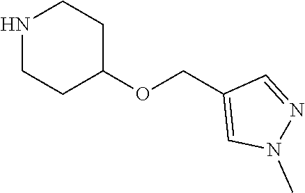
N1CCC(OCC2=CN(C)N=C2)CC1
